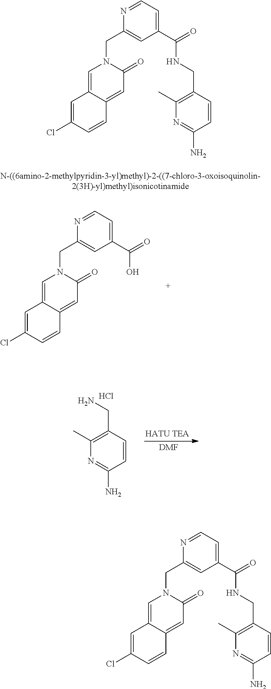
C1(CN2C=C3C(=CC2=O)C=CC(Cl)=C3)=CC(C(=O)NCC2=C(C)N=C(N)C=C2)=CC=N1.C1(CN2C=C3C(=CC2=O)C=CC(Cl)=C3)=CC(C(=O)O)=CC=N1.N1=C(N)C=CC(CN)=C1C.Cl.[DMF].C1(CN2C=C3C(=CC2=O)C=CC(Cl)=C3)=CC(C(=O)NCC2=C(C)N=C(N)C=C2)=CC=N1
